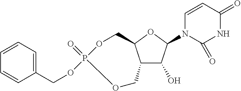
C12C(O)C(N3C=CC(=O)NC3=O)OC1COP(=O)(OCC1=CC=CC=C1)OC2
